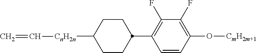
C1C([CnH2n]C=C)CCC(C2=C(F)C(F)=C(O[CmH2m+1])C=C2)C1
